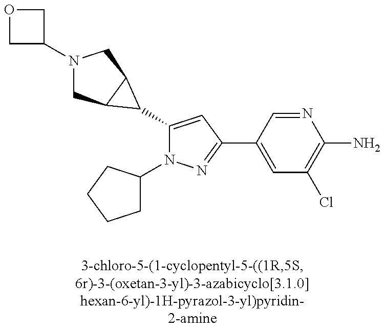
N1(C2COC2)CC2C(C1)C2C1=CC(C2=CC(Cl)=C(N)N=C2)=NN1C1CCCC1
